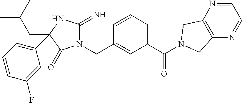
N1(CC2=CC(C(=O)N3CC4=C(N=CC=N4)C3)=CC=C2)C(=N)NC(CC(C)C)(C2=CC=CC(F)=C2)C1=O
